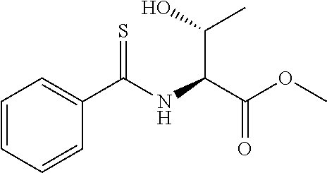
C1=CC=CC(C(NC(C(OC)=O)C(O)C)=S)=C1
